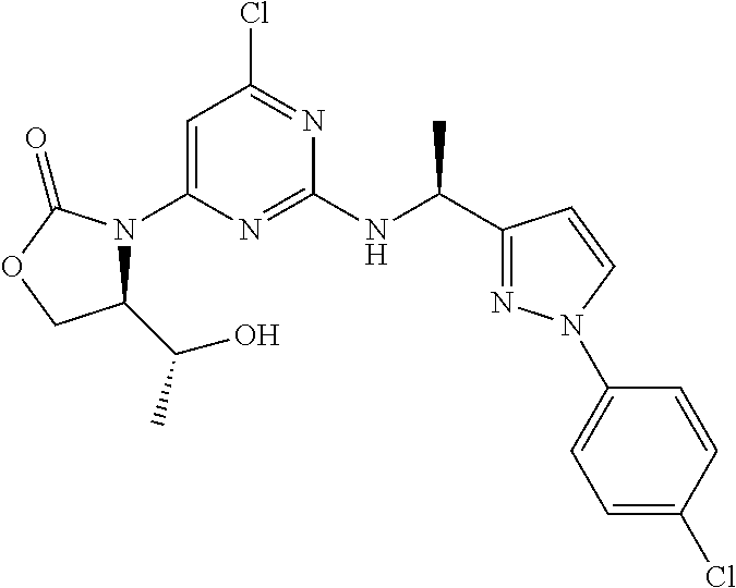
C1=C(N2C(C(C)O)COC2=O)N=C(NC(C2=NN(C3=CC=C(Cl)C=C3)C=C2)C)N=C1Cl
